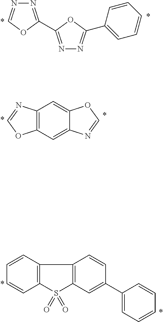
C12=C(C=C3C(=C1)OC=N3)OC=N2.C1=CC2=C(C=C1)S(=O)(=O)C1=C2C=CC(C2=CC=CC=C2)=C1.N1=C(C2=NN=CO2)OC(C2=CC=CC=C2)=N1
